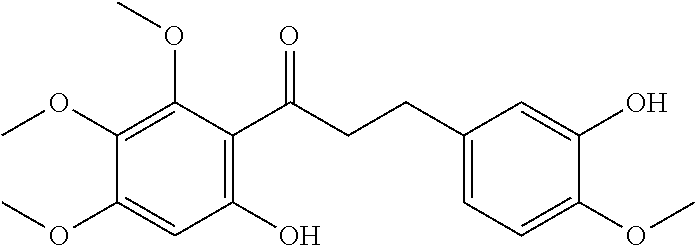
C1(O)=C(C(CCC2=CC=C(OC)C(O)=C2)=O)C(OC)=C(OC)C(OC)=C1
